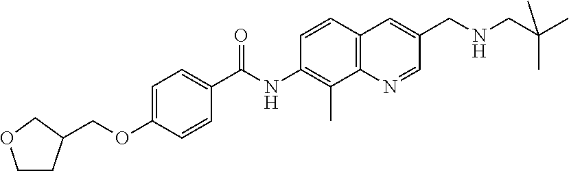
C1CC(COC2=CC=C(C(NC3=C(C)C4=C(C=C3)C=C(CNCC(C)(C)C)C=N4)=O)C=C2)CO1
